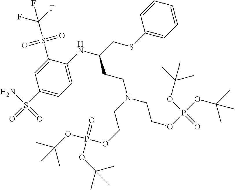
O(CCN(CCOP(=O)(OC(C)(C)C)OC(C)(C)C)CCC(NC1=CC=C(S(=O)(N)=O)C=C1S(=O)(=O)C(F)(F)F)CSC1=CC=CC=C1)P(=O)(OC(C)(C)C)OC(C)(C)C
